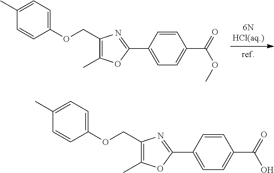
C1(COC2=CC=C(C)C=C2)=C(C)OC(C2=CC=C(C(=O)OC)C=C2)=N1.C1(COC2=CC=C(C)C=C2)=C(C)OC(C2=CC=C(C(=O)O)C=C2)=N1
